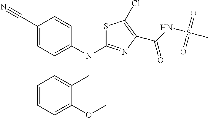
C1(C#N)=CC=C(N(C2=NC(C(NS(C)(=O)=O)=O)=C(Cl)S2)CC2=CC=CC=C2OC)C=C1
